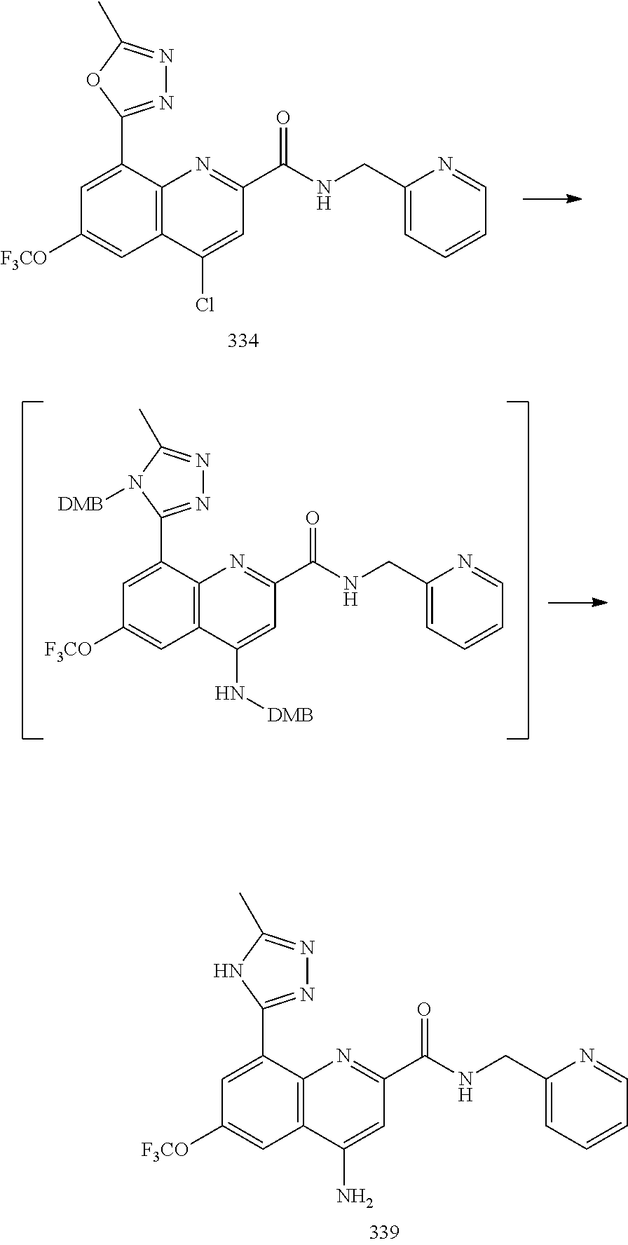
C12=C(C(N)=CC(C(NCC3=CC=CC=N3)=O)=N1)C=C([F3CO])C=C2C1=NN=C(C)N1.C12=C(C(Cl)=CC(C(NCC3=CC=CC=N3)=O)=N1)C=C([F3CO])C=C2C1=NN=C(C)O1.C12=C(C(N[DMB])=CC(C(NCC3=CC=CC=N3)=O)=N1)C=C([F3CO])C=C2C1=NN=C(C)N1[DMB]
